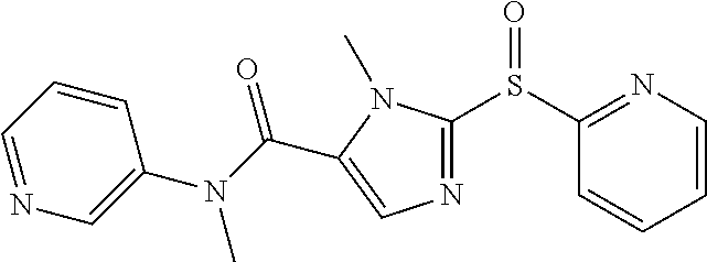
N1=C(S(C2=NC=CC=C2)=O)N(C)C(C(N(C2=CN=CC=C2)C)=O)=C1
